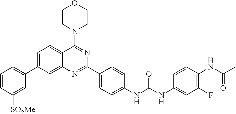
C1=CC([SO2Me])=CC(C2=CC=C3C(=C2)N=C(C2=CC=C(NC(NC4=CC(F)=C(NC(C)=O)C=C4)=O)C=C2)N=C3N2CCOCC2)=C1
